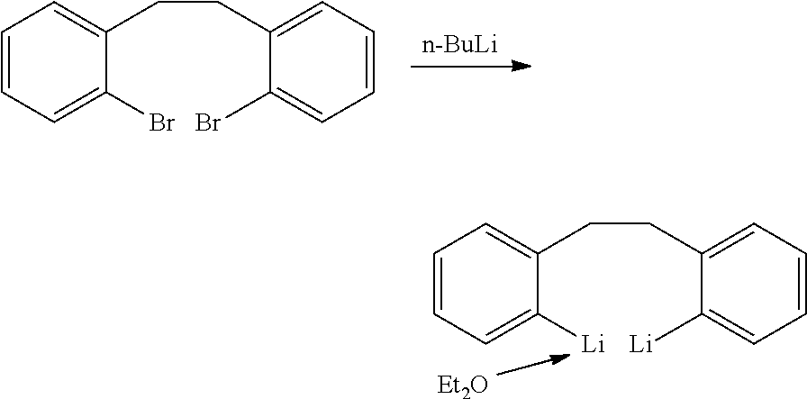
[n-BuLi].C1=CC=C(Br)C(CCC2=CC=CC=C2Br)=C1.C1=CC=C([Li])C(CCC2=CC=CC=C2[Li])=C1.[Et2O]
